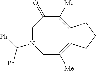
C1N(C([Ph])[Ph])CC([Me])=C2C(=C([Me])C1=O)CCC2
